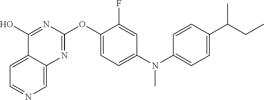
C12=CC=NC=C1N=C(OC1=CC=C(N(C3=CC=C(C(CC)C)C=C3)C)C=C1F)N=C2O
